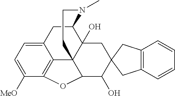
C12CC3=CC=C([MeO])C4=C3C3(C1(O)CC1(C(O)C3O4)CC3=C(C1)C=CC=C3)CCN2C
